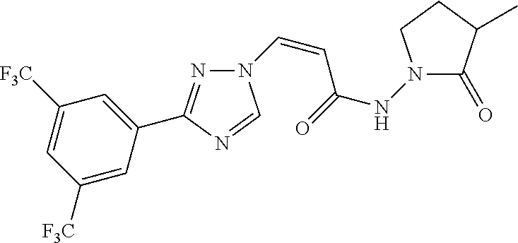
N1=C(C2=CC([F3C])=CC([F3C])=C2)N=CN1C=CC(NN1C(=O)C(C)CC1)=O
